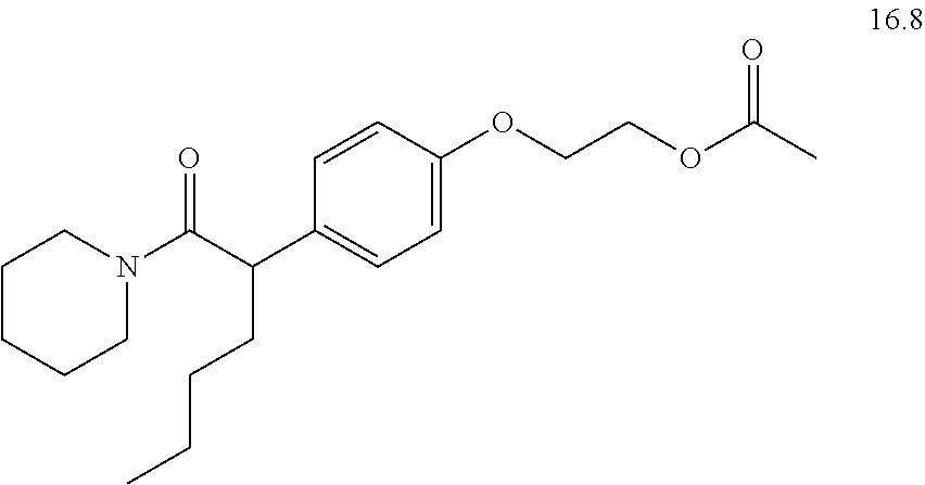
C1CCCN(C(C(C2=CC=C(OCCOC(C)=O)C=C2)CCCC)=O)C1
